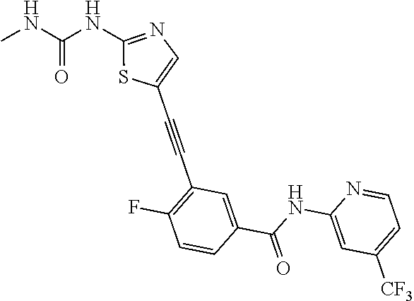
C1(F)=C(C#CC2=CN=C(NC(NC)=O)S2)C=C(C(NC2=CC([CF3])=CC=N2)=O)C=C1
